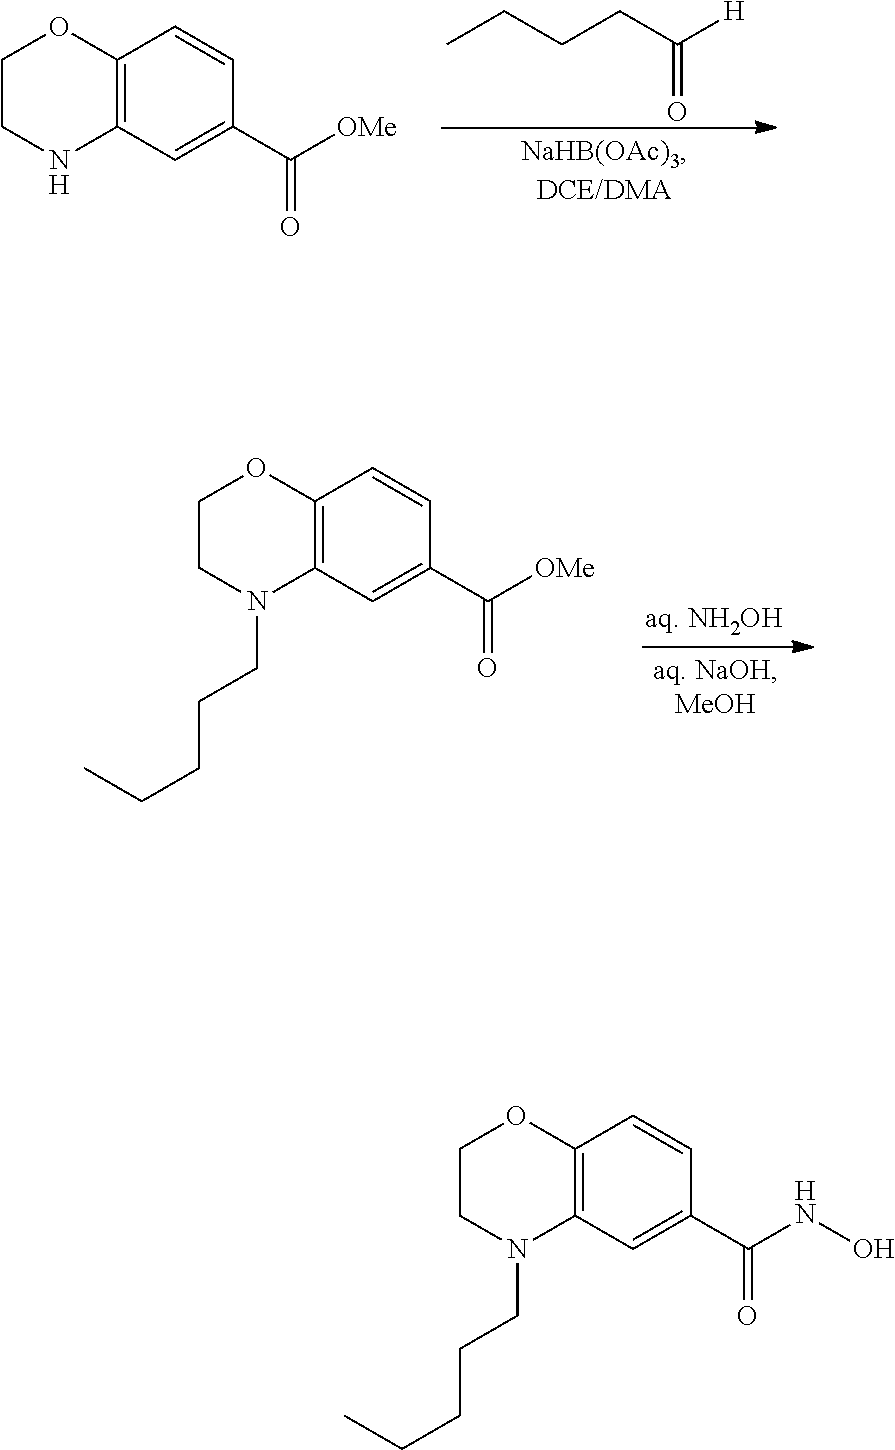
C1=C(C([OMe])=O)C=CC2=C1N(CCCCC)CCO2.C1=C(C([OMe])=O)C=CC2=C1NCCO2.O=C(CCCC)[H].C1=C(C(NO)=O)C=CC2=C1N(CCCCC)CCO2
